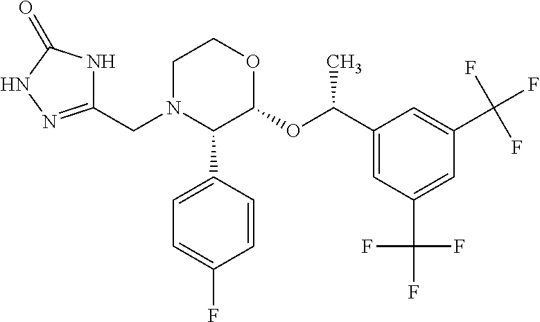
C1(CN2C(C3=CC=C(F)C=C3)C(OC(C3=CC(C(F)(F)F)=CC(C(F)(F)F)=C3)C)OCC2)=NNC(=O)N1
